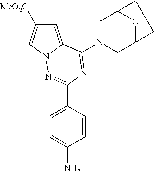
C1=C2N(C=C1[MeO2C])N=C(C1=CC=C(N)C=C1)N=C2N1CC2OC(C1)CC2
